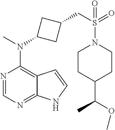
N1=CN=C2C(=C1N(C)C1CC(CS(=O)(=O)N3CCC(C(OC)C)CC3)C1)C=CN2
